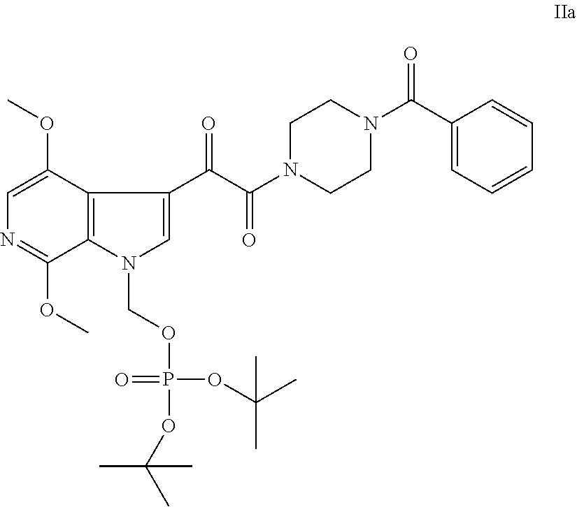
C1=C(OC)C2=C(C(OC)=N1)N(COP(OC(C)(C)C)(OC(C)(C)C)=O)C=C2C(=O)C(N1CCN(C(C2=CC=CC=C2)=O)CC1)=O
